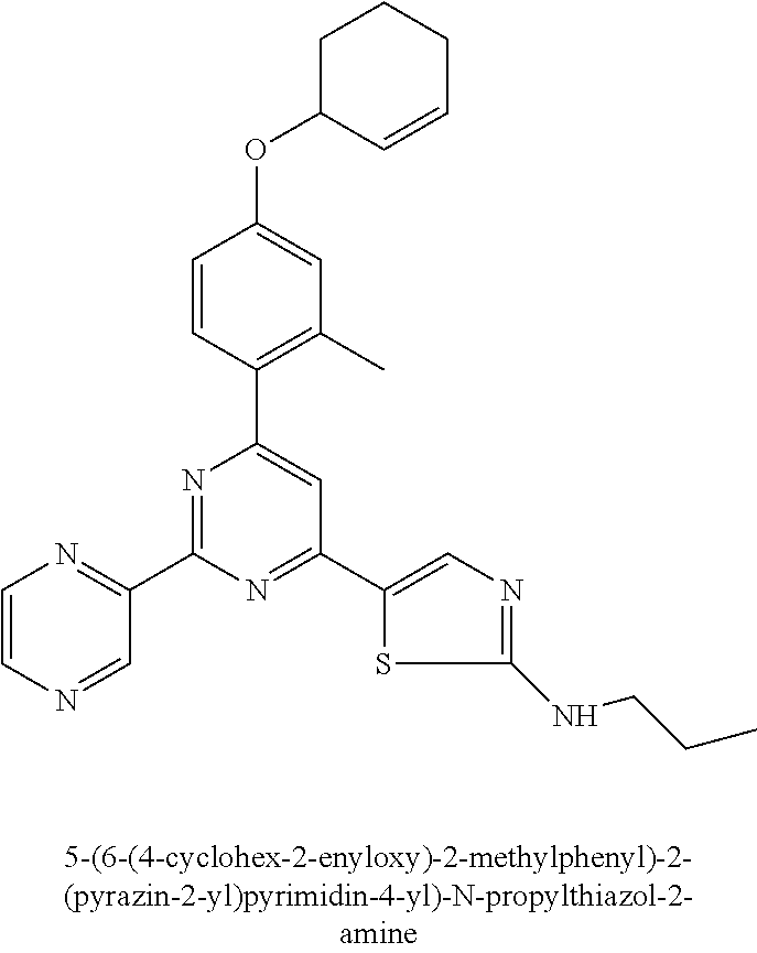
C1=CC(C2=CC(C3=CN=C(NCCC)S3)=NC(C3=NC=CN=C3)=N2)=C(C)C=C1OC1CCCC=C1
